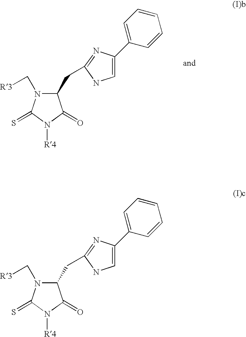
C1(CC2=NC(C3=CC=CC=C3)=CN2)N(C[R3])C(=S)N([R4])C1=O.C1(CC2=NC(C3=CC=CC=C3)=CN2)N(C[R3])C(=S)N([R4])C1=O
